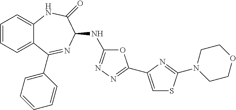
C1=CC=C2C(=C1)NC(=O)C(NC1=NN=C(C3=CSC(N4CCOCC4)=N3)O1)N=C2C1=CC=CC=C1
